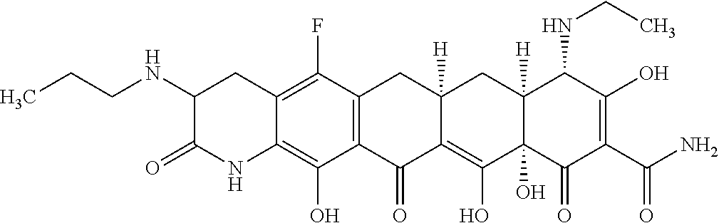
C12=C(C(F)=C3C(=C1O)NC(=O)C(NCCC)C3)CC1([H])C(=C(O)C3(O)C([H])(C1)C(NCC)C(O)=C(C(N)=O)C3=O)C2=O
